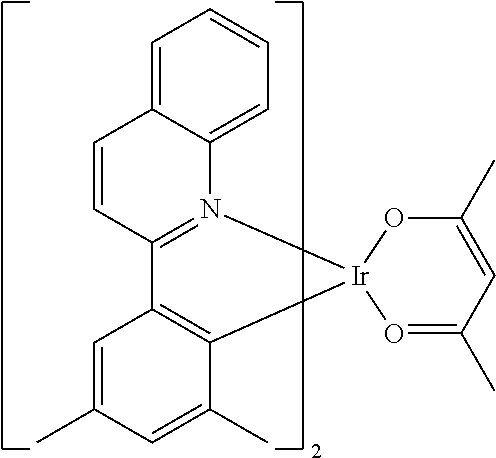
C1=CC2=N(C3=CC=CC=C13)[Ir]1(C3=C2C=C(C)C=C3C)O=C(C)C=C(C)O1
